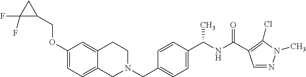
C1(OCC2CC2(F)F)=CC=C2C(=C1)CCN(CC1=CC=C(C(NC(=O)C3=C(Cl)N(C)N=C3)C)C=C1)C2
